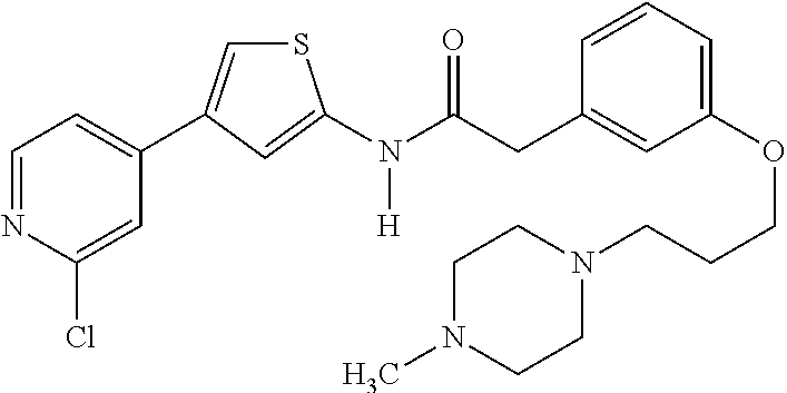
C1=NC(Cl)=CC(C2=CSC(N(C(CC3=CC(OCCCN4CCN(C)CC4)=CC=C3)=O)[H])=C2)=C1
